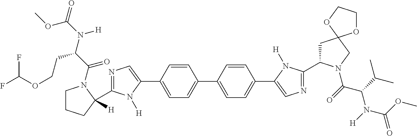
C1=C(C2=CN=C(C3([H])CCCN3C(C(N(C(=O)OC)[H])CCOC(F)F)=O)N2[H])C=CC(C2=CC=C(C3=CN=C(C4CC5(CN4C(=O)C(C(C)C)N([H])C(OC)=O)OCCO5)N3[H])C=C2)=C1
